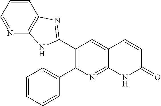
C1(C2=NC3=C(N=CC=C3)N2)=C(C2=CC=CC=C2)N=C2C(=C1)C=CC(=O)N2
